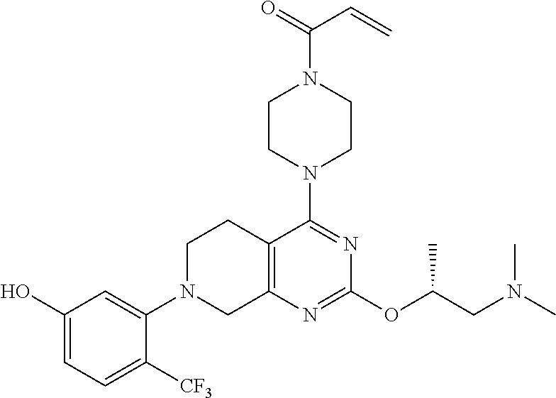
C12=C(N=C(OC(CN(C)C)C)N=C1N1CCN(C(=O)C=C)CC1)CN(C1=CC(O)=CC=C1[CF3])CC2
